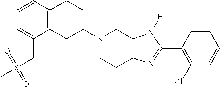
C12=C(CC(N3CCC4=C(C3)N([H])C(C3=C(Cl)C=CC=C3)=N4)CC1)C(CS(C)(=O)=O)=CC=C2
